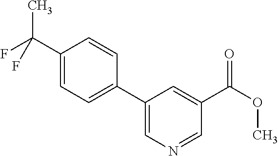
C1(C(F)(C)F)=CC=C(C2=CN=CC(C(OC)=O)=C2)C=C1
